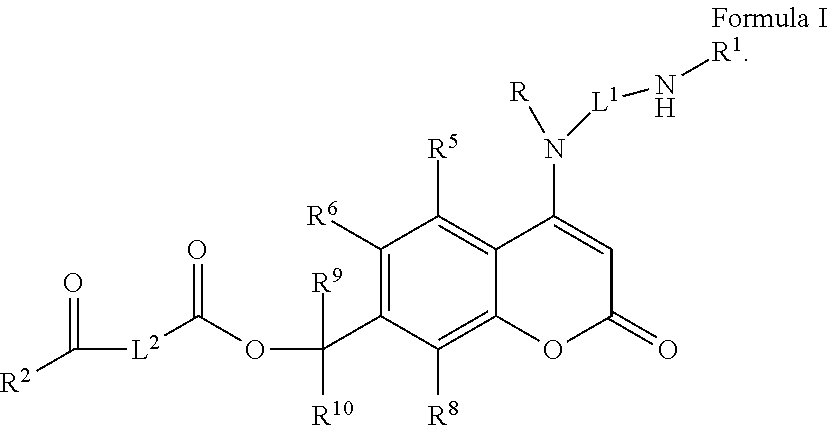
C([L2]C(OC([R10])(C1=C([R6])C([R5])=C2C(=C1[R8])OC(=O)C=C2N([L1]N[R1])[R])[R9])=O)(=O)[R2]
